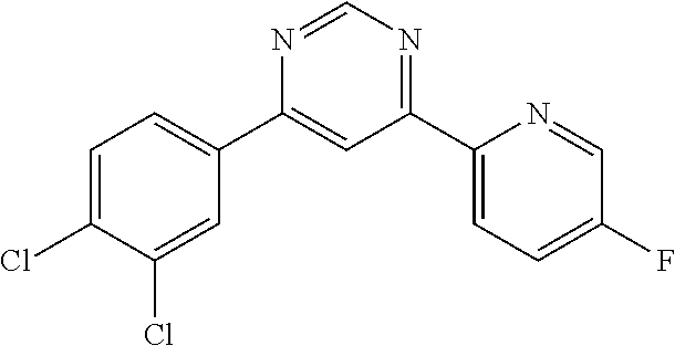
C1=C(Cl)C(Cl)=CC(C2=CC(C3=CC=C(F)C=N3)=NC=N2)=C1
